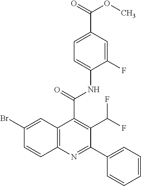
C1=C(C(=O)OC)C=C(F)C(NC(=O)C2=C(C(F)F)C(C3=CC=CC=C3)=NC3=C2C=C(Br)C=C3)=C1
